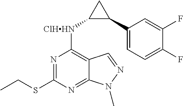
N1=C(SCC)N=C2C(=C1[ClHHN]C1C(C3=CC=C(F)C(F)=C3)C1)C=NN2C
